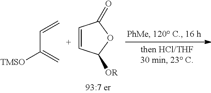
C1=CC([OR])OC1=O.C(C(=C)[TMSO])=C
